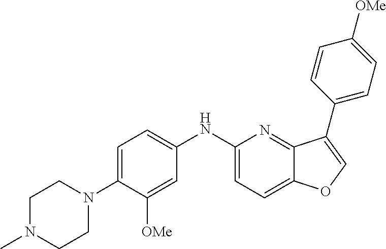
C1(NC2=CC=C(N3CCN(C)CC3)C([OMe])=C2)=CC=C2C(=N1)C(C1=CC=C([OMe])C=C1)=CO2
